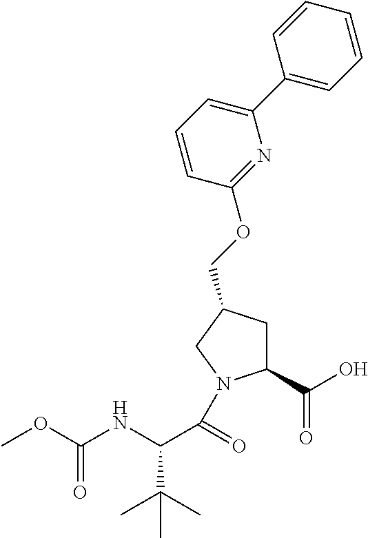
C1(C(O)=O)CC(COC2=NC(C3=CC=CC=C3)=CC=C2)CN1C(C(NC(OC)=O)C(C)(C)C)=O
